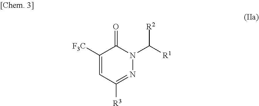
C1([F3C])=CC([R3])=NN(C([R1])[R2])C1=O
